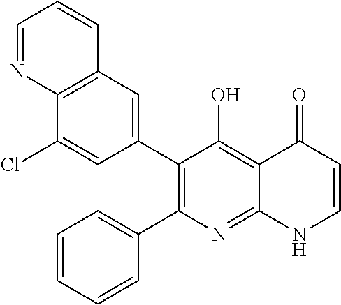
C12=C(C=C(C3=C(C4=CC=CC=C4)N=C4C(=C3O)C(=O)C=CN4)C=C1Cl)C=CC=N2
